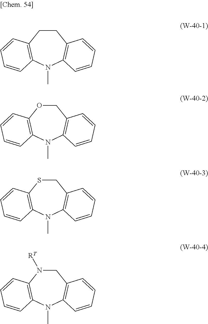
C1CC2=C(N(C)C3=C1C=CC=C3)C=CC=C2.C1OC2=C(N(C)C3=C1C=CC=C3)C=CC=C2.C1SC2=C(N(C)C3=C1C=CC=C3)C=CC=C2.C1N([RT])C2=C(N(C)C3=C1C=CC=C3)C=CC=C2
